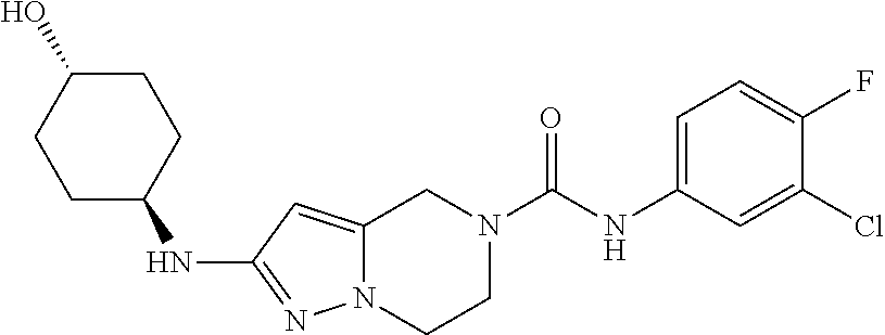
N(C1=NN2C(=C1)CN(C(NC1=CC=C(F)C(Cl)=C1)=O)CC2)C1CCC(O)CC1
